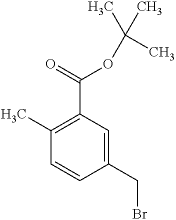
C1(C)=C(C(=O)OC(C)(C)C)C=C(CBr)C=C1
